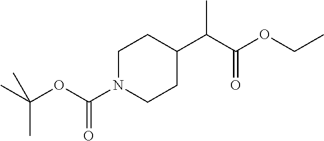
C1N(C(OC(C)(C)C)=O)CCC(C(C(OCC)=O)C)C1
